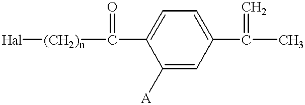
C(C1=CC=C(C(C)=C)C=C1[A])(=O)[(CH2)n][Hal]
